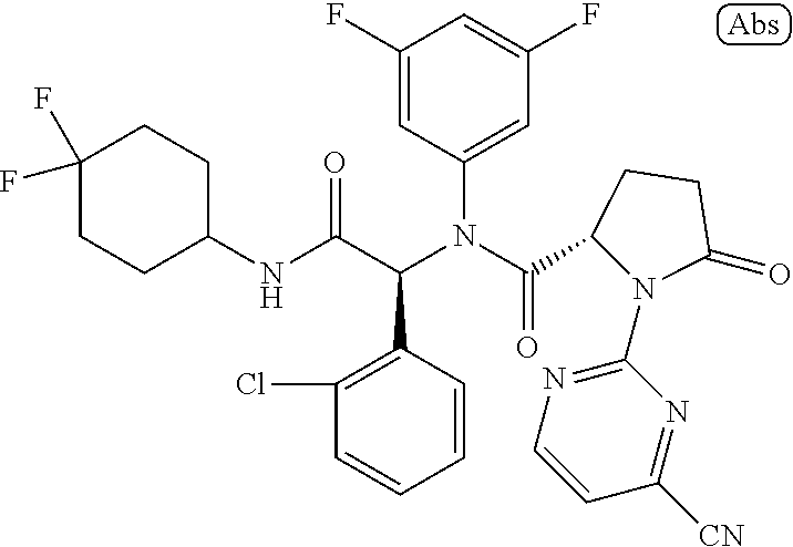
C1(F)=CC(N(C(=O)C2N(C3=NC=CC([CN])=N3)C(=O)CC2)C(C(NC2CCC(F)(F)CC2)=O)C2=C(Cl)C=CC=C2)=CC(F)=C1
